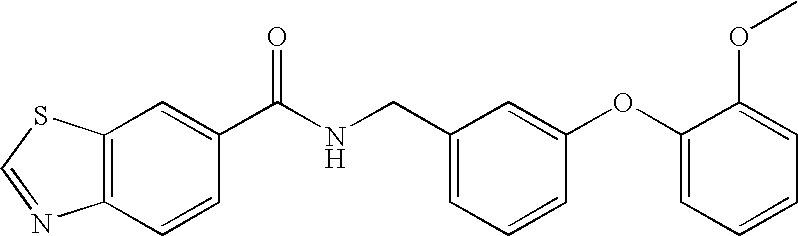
C12=C(C=C(C(NCC3=CC=CC(OC4=CC=CC=C4OC)=C3)=O)C=C1)SC=N2
